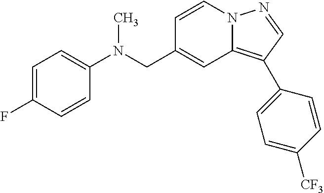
C1=CN2C(=C(C3=CC=C([CF3])C=C3)C=N2)C=C1CN(C1=CC=C(F)C=C1)C
